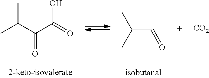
CC(C(C(=O)O)=O)C.C(C=O)(C)C.[CO2]
